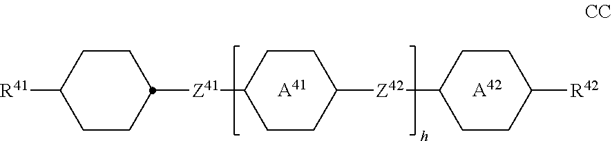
[R41]C1CCC([Z41]C2CCC([Z42]C3CCC([R42])CC3)CC2)CC1.[A42].[A41]
